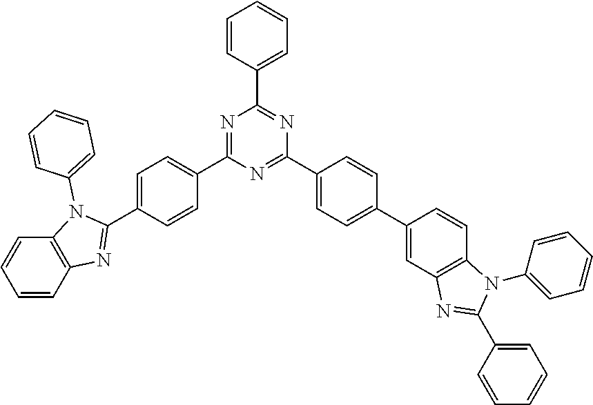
N1=C(C2=CC=C(C3=NC4=C(N3C3=CC=CC=C3)C=CC=C4)C=C2)N=C(C2=CC=C(C3=CC4=C(C=C3)N(C3=CC=CC=C3)C(C3=CC=CC=C3)=N4)C=C2)N=C1C1=CC=CC=C1
